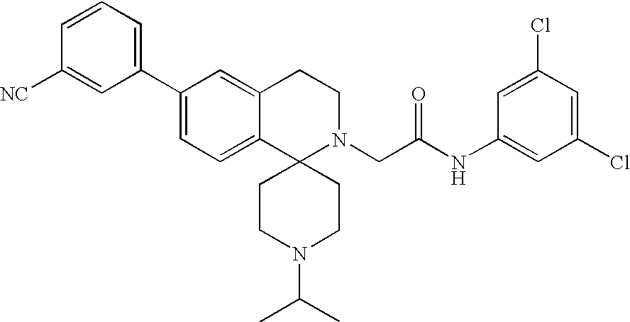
C1(C2=CC=C3C(=C2)CCN(CC(NC2=CC(Cl)=CC(Cl)=C2)=O)C32CCN(C(C)C)CC2)=CC=CC([NC])=C1
